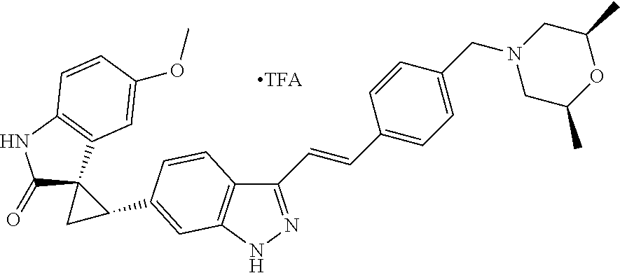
C(=CC1=CC=C(CN2CC(C)OC(C)C2)C=C1)C1=NNC2=C1C=CC(C1CC13C(=O)NC1=C3C=C(OC)C=C1)=C2
